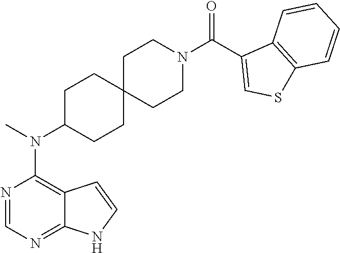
N1=CN=C2C(=C1N(C)C1CCC3(CC1)CCN(C(C1=CSC4=C1C=CC=C4)=O)CC3)C=CN2
